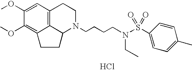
Cl.C12=C3C=C(OC)C(OC)=C1CCC2N(CCCCN(S(=O)(=O)C1=CC=C(C)C=C1)CC)CC3
